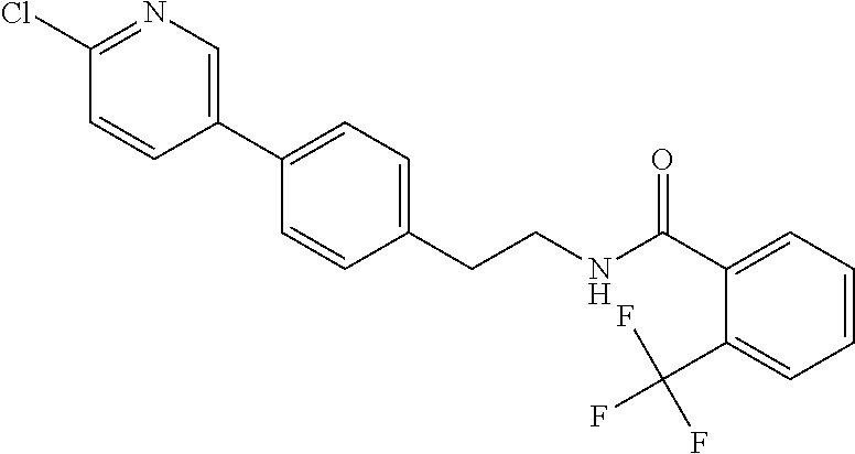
C(CNC(=O)C1=CC=CC=C1C(F)(F)F)C1=CC=C(C2=CN=C(Cl)C=C2)C=C1
